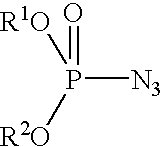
P([N3])([R1O])([R2O])=O
